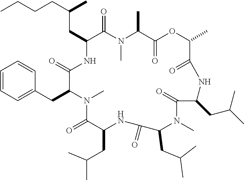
C(CC1NC(=O)C(CC2=CC=CC=C2)N(C)C(=O)C(CC(C)C)NC(=O)C(CC(C)C)N(C)C(=O)C(CC(C)C)NC(=O)C(C)OC(=O)C(C)N(C)C1=O)(CCCC)C
